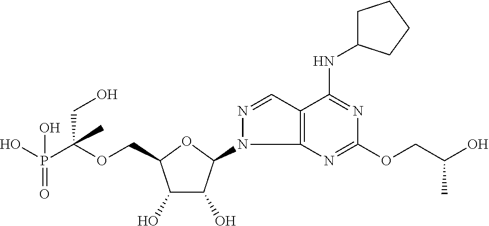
OP(C(OCC1C(O)C(O)C(N2C3=C(C=N2)C(NC2CCCC2)=NC(OCC(C)O)=N3)O1)(CO)C)(=O)O
